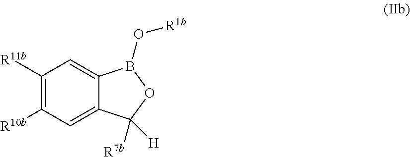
C1([R11b])=C([R10b])C=C2C(=C1)B(O[R1b])OC2([H])[R7b]
